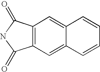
C12=C(C(=O)NC1=O)C=C1C(=C2)C=CC=C1
